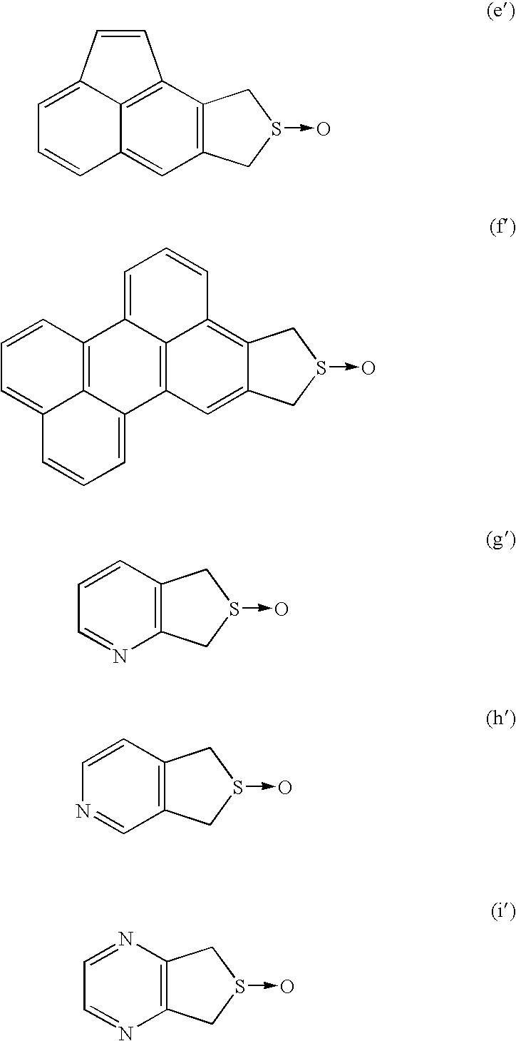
C12=C(C3=C4C(=C1)C=CC=C4C=C3)CS(->O)C2.C12=C3C=C4C(=C1C=CC=C2C1=C2C3=CC=CC2=CC=C1)CS(->O)C4.C1=CC2=C(N=C1)CS(->O)C2.C1=CC2=C(C=N1)CS(->O)C2.C1=NC2=C(N=C1)CS(->O)C2
